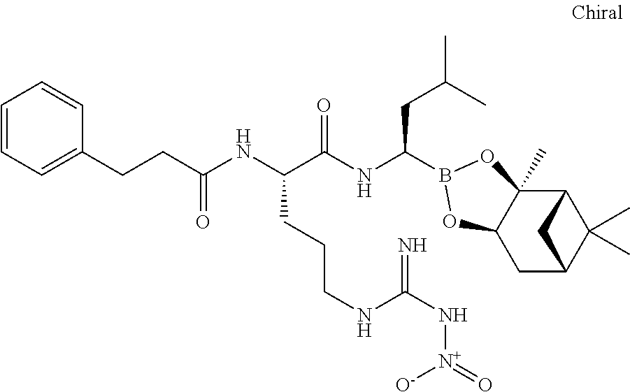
C12C3(C)C(CC(C1(C)C)C2)OB(C(NC(C(NC(CCC1=CC=CC=C1)=O)CCCNC(N[N+]([O-])=O)=N)=O)CC(C)C)O3
